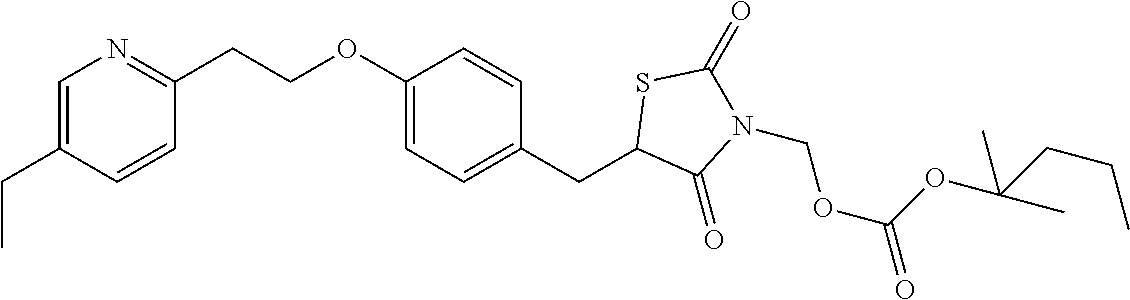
C1=C(CC)C=CC(CCOC2=CC=C(CC3C(=O)N(COC(=O)OC(C)(CCC)C)C(=O)S3)C=C2)=N1
